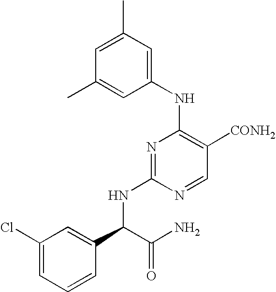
C1=C(C)C=C(NC2=C([CONH2])C=NC(NC(C3=CC(Cl)=CC=C3)C(N)=O)=N2)C=C1C
